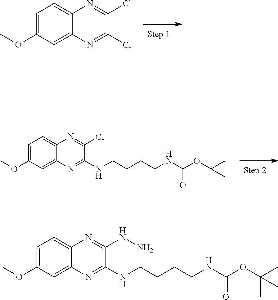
C1=C(OC)C=C2C(=C1)N=C(Cl)C(Cl)=N2.N(CCCCNC(OC(C)(C)C)=O)C1=NC2=CC(OC)=CC=C2N=C1Cl.N(CCCCNC(OC(C)(C)C)=O)C1=NC2=CC(OC)=CC=C2N=C1NN
